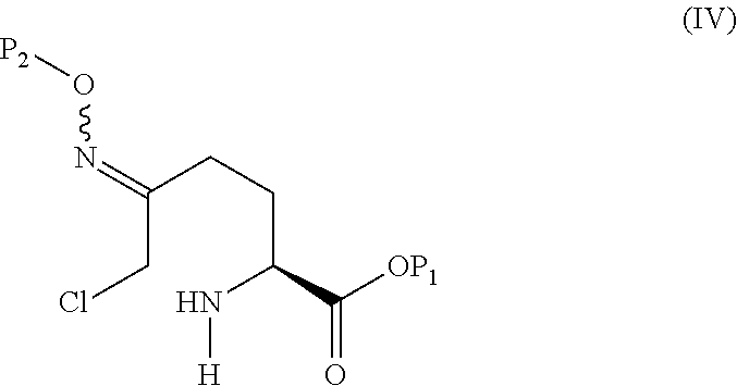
C(CCl)(=NO[P2])CCC(C([OP1])=O)N[H]
